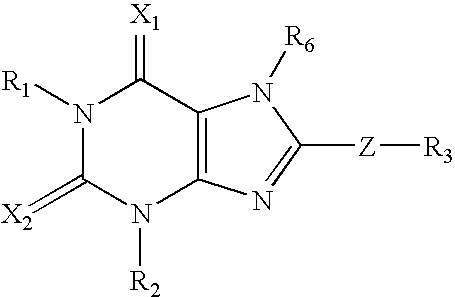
N1([R1])C(=[X2])N([R2])C2=C(C1=[X1])N([R6])C([Z][R3])=N2
